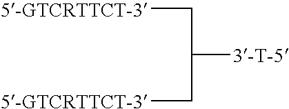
[5-GTCRTTCT-3]CC([3-T-5])C[5-GTCRTTCT-3]
